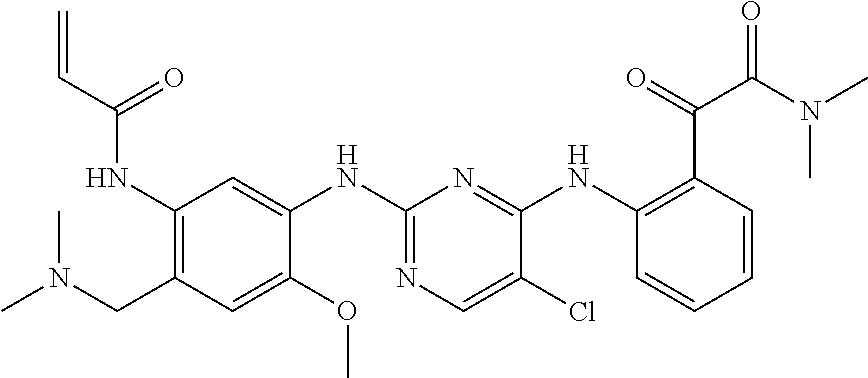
C1(NC(C=C)=O)=C(CN(C)C)C=C(OC)C(NC2=NC=C(Cl)C(NC3=C(C(=O)C(N(C)C)=O)C=CC=C3)=N2)=C1
